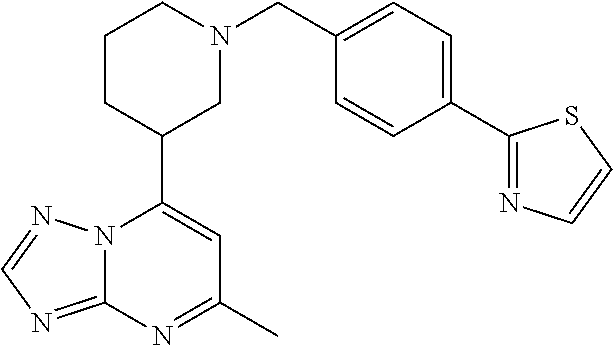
N12C(=NC=N1)N=C(C)C=C2C1CN(CC2=CC=C(C3=NC=CS3)C=C2)CCC1
